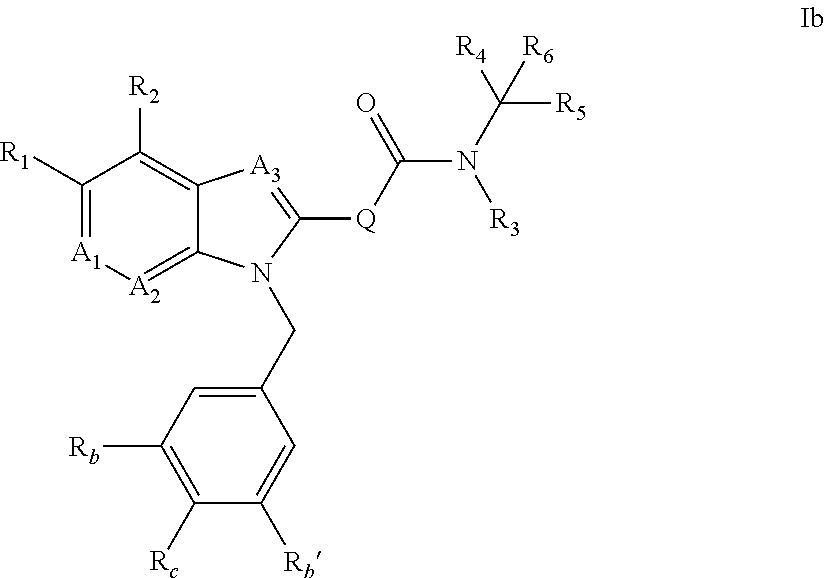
C1([R1])=[A1][A2]=C2C(=C1[R2])[A3]=C([Q]C(N(C([R4])([R5])[R6])[R3])=O)N2CC1=CC([Rb])=C([Rc])C([Rb])=C1
